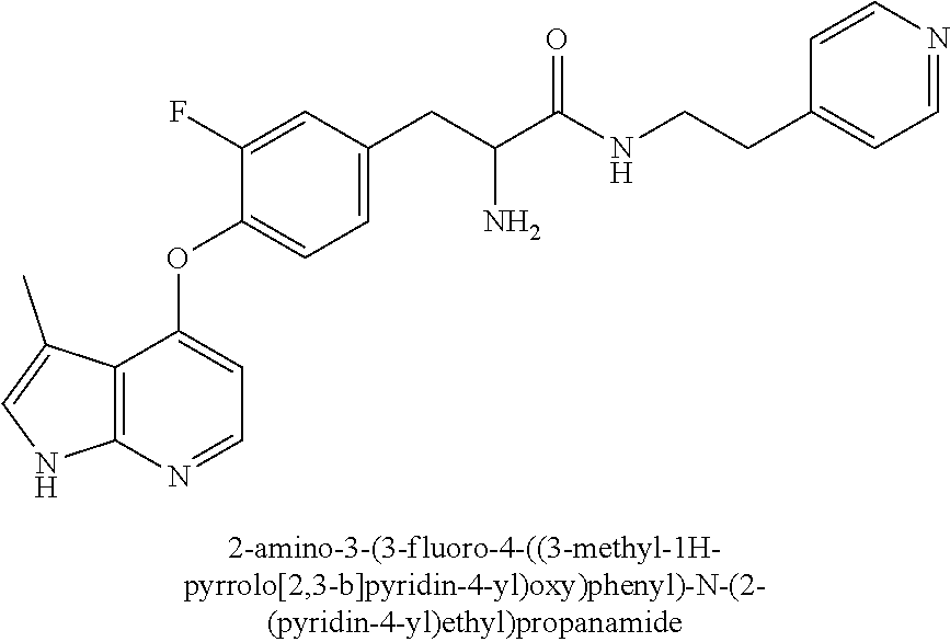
C1(F)=CC(CC(C(NCCC2=CC=NC=C2)=O)N)=CC=C1OC1=CC=NC2=C1C(C)=CN2
